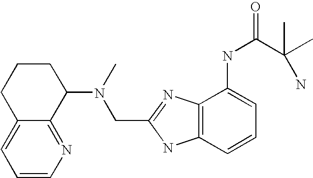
C1=CN=C2C(=C1)CCCC2N(CC1=NC2=C(N1)C=CC=C2NC(=O)C(N)(C)C)C
